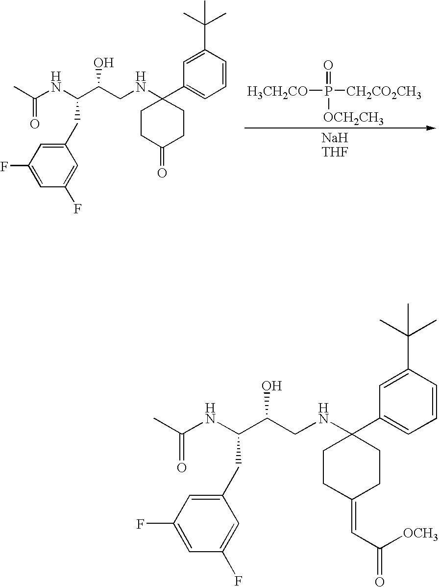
C1CC(NCC(C(NC(=O)C)CC2=CC(F)=CC(F)=C2)O)(C2=CC=CC(C(C)(C)C)=C2)CCC1=O.[H3CH2CO]P(=O)([CH2CO2CH3])[OCH2CH3].C1CC(NCC(C(NC(=O)C)CC2=CC(F)=CC(F)=C2)O)(C2=CC=CC(C(C)(C)C)=C2)CCC1=CC(=O)[OCH3]
